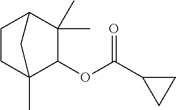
C1CC2(C)C(OC(C3CC3)=O)C(C)(C)C1C2
